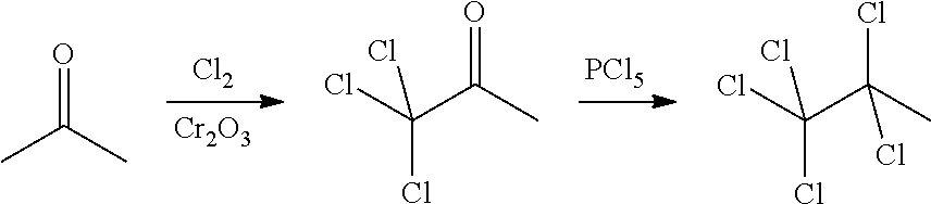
[PCl5].[Cl2].[Cr2O3].ClC(C(C)(Cl)Cl)(Cl)Cl.ClC(C(C)=O)(Cl)Cl.CC(C)=O
